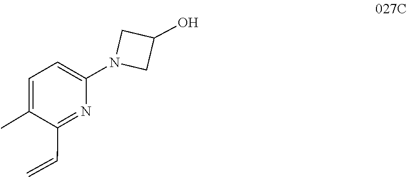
C1(O)CN(C2=CC=C(C)C(C=C)=N2)C1
